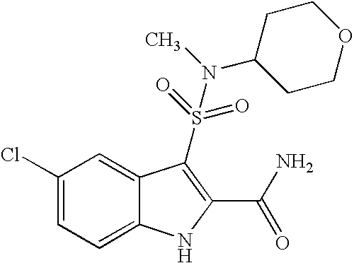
C1(Cl)=CC=C2C(=C1)C(S(N(C1CCOCC1)C)(=O)=O)=C(C(N)=O)N2
